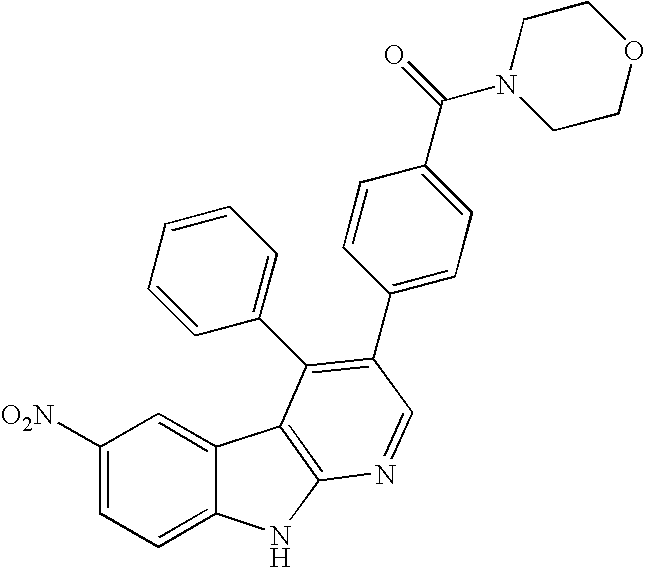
C1([O2N])=CC=C2C(=C1)C1=C(N2)N=CC(C2=CC=C(C(N3CCOCC3)=O)C=C2)=C1C1=CC=CC=C1
